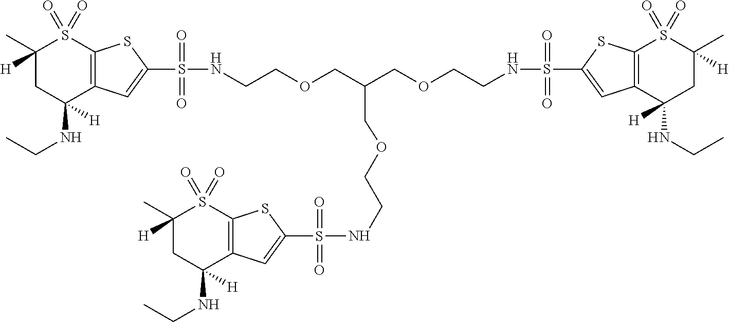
C1(C)([H])CC(NCC)([H])C2=C(S1(=O)=O)SC(S(NCCOCC(COCCNS(C1=CC3=C(S1)S(=O)(=O)C(C)([H])CC3(NCC)[H])(=O)=O)COCCNS(C1=CC3=C(S1)S(=O)(=O)C(C)([H])CC3(NCC)[H])(=O)=O)(=O)=O)=C2
